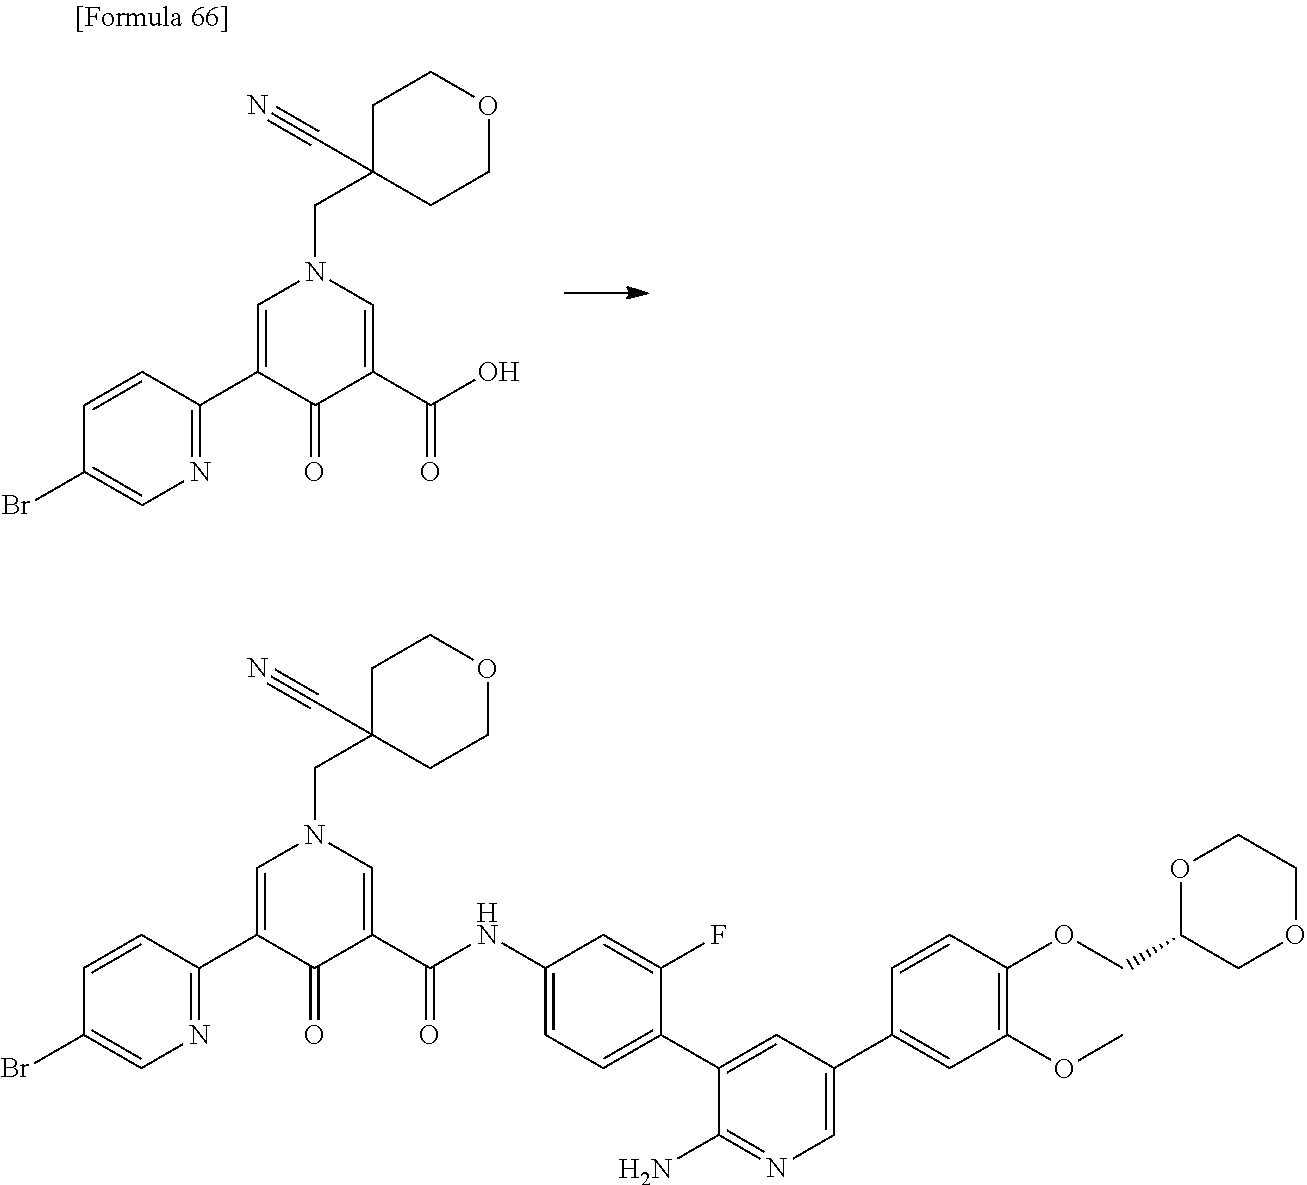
OC(C1=CN(CC2(C#N)CCOCC2)C=C(C2=NC=C(Br)C=C2)C1=O)=O.C1(N)=NC=C(C2=CC(OC)=C(OCC3COCCO3)C=C2)C=C1C1=CC=C(NC(C2=CN(CC3(C#N)CCOCC3)C=C(C3=NC=C(Br)C=C3)C2=O)=O)C=C1F
